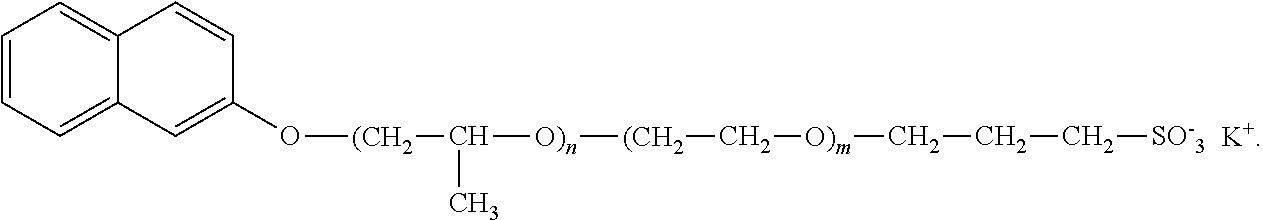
C1=CC=C2C(=C1)C=CC(O[(CH2]C([O)n][(CH2]C[O)m]CCC[SO-3])C)=C2.[K+]
